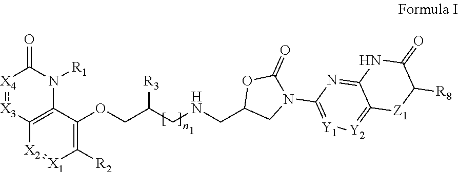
C1(OCC(CNCC2CN(C3=[Y1][Y2]=C4C(=N3)NC(=O)C([R8])[Z1]4)C(=O)O2)[R3])=C([R2])[X1]=[X2]C2=C1N([R1])C(=O)[X4]:[X3]2
